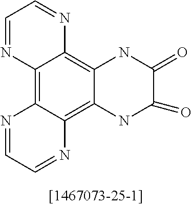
C12=C3C(=C4C(=C1N=CC=N2)NC(=O)C(=O)N4)N=CC=N3
